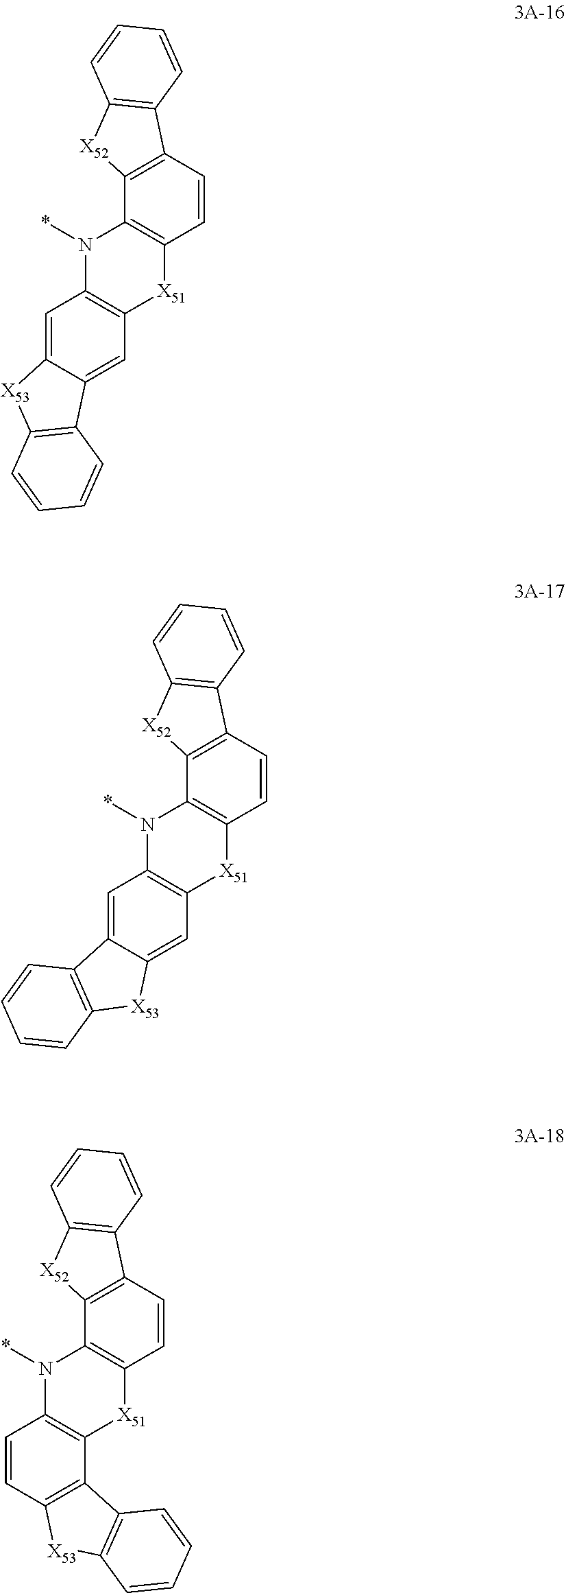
C12=C([X51]C3=C(N1*)C=C1C(=C3)C3=C([X53]1)C=CC=C3)C=CC1=C2[X52]C2=C1C=CC=C2.C12=C([X51]C3=C(N1*)C=C1C(=C3)[X53]C3=C1C=CC=C3)C=CC1=C2[X52]C2=C1C=CC=C2.C12=C([X51]C3=C(N1*)C=CC1=C3C3=C([X53]1)C=CC=C3)C=CC1=C2[X52]C2=C1C=CC=C2
